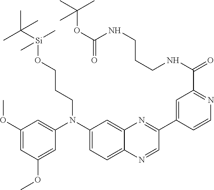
C1(OC)=CC(OC)=CC(N(C2=CC=C3C(=C2)N=C(C2=CC(C(NCCCNC(OC(C)(C)C)=O)=O)=NC=C2)C=N3)CCCO[Si](C(C)(C)C)(C)C)=C1
